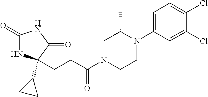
C1(=O)NC(CCC(N2CCN(C3=CC=C(Cl)C(Cl)=C3)C(C)C2)=O)(C2CC2)C(=O)N1
